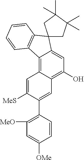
C12=C3C(=C(O)C=C1C1(C4=C2C=CC=C4)CC(C)(C)C(C)(C)C1)C=C(C1=C([MeO])C=C([OMe])C=C1)C([MeS])=C3
